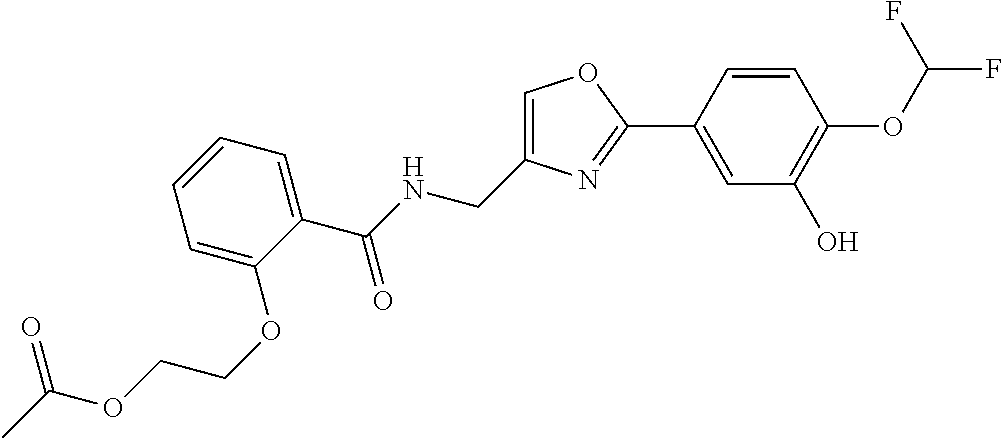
C1=C(CNC(C2=CC=CC=C2OCCOC(C)=O)=O)N=C(C2=CC(O)=C(OC(F)F)C=C2)O1
